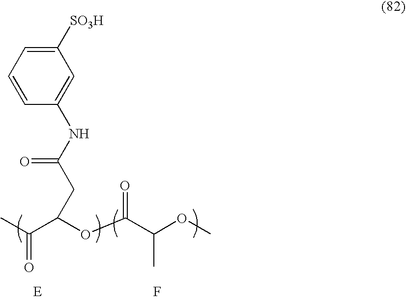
CC(=O)C(OC(C(OC)C)=O)CC(=O)NC1=CC([SO3H])=CC=C1.F
